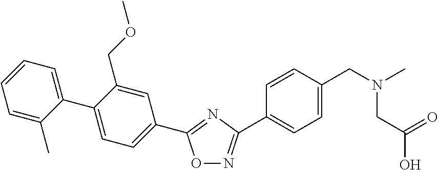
C1=C(C)C(C2=CC=C(C3=NC(C4=CC=C(CN(C)CC(O)=O)C=C4)=NO3)C=C2COC)=CC=C1
